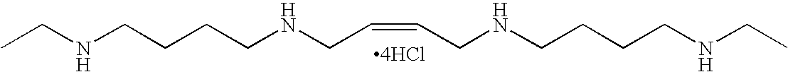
N(CCCCNCC=CCNCCCCNCC)CC.[4HCl]
